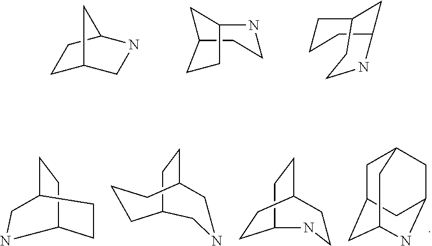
C1C2CNC(C1)C2.C1NC2CC(C1)CC2.C1CCC2CC1CCN2.C1C2CC3NC(CC1C3)C2.C1C2CCC(CNC2)CC1.C1C2CCC(CCN2)C1.C1C2CCC(CN2)C1
